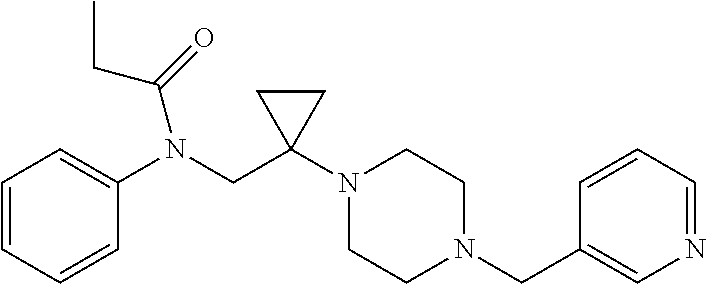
C1=CC=CC(N(CC2(N3CCN(CC4=CN=CC=C4)CC3)CC2)C(=O)CC)=C1
